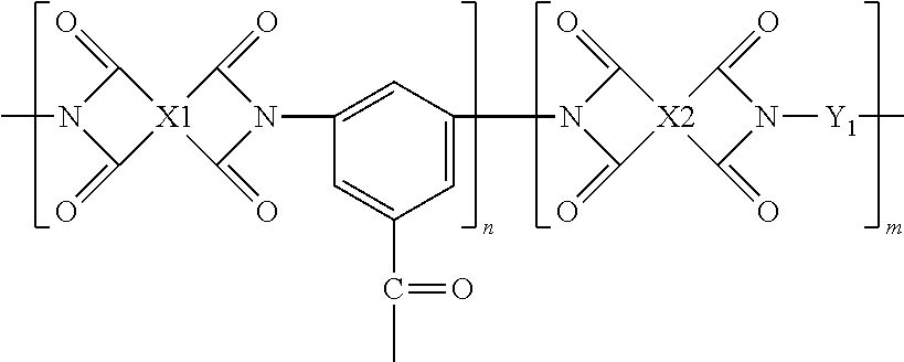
C1(=O)N(C)C(=O)[X1]12C(=O)N(C1=CC(N3C(=O)[X2]4(C3=O)C(=O)N([Y1]C)C4=O)=CC(C(=O)C)=C1)C2=O
